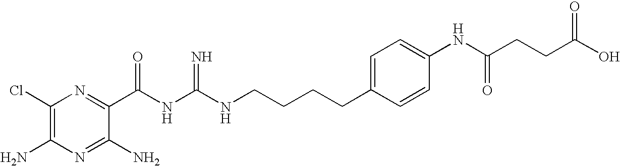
C1(Cl)=C(N)N=C(N)C(C(NC(=N)NCCCCC2=CC=C(NC(CCC(O)=O)=O)C=C2)=O)=N1
